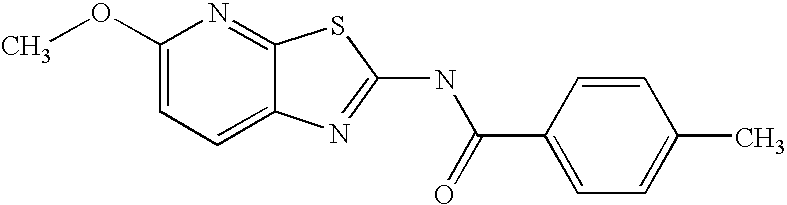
C1(OC)=CC=C2C(=N1)SC(NC(C1=CC=C(C)C=C1)=O)=N2
